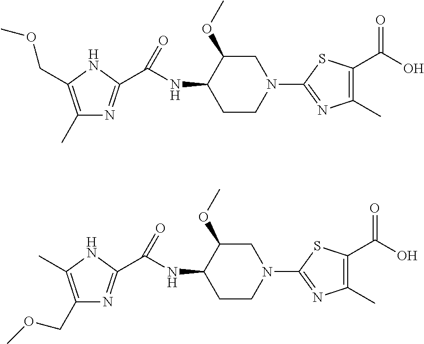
C1(C)=C(COC)NC(C(NC2C(OC)CN(C3=NC(C)=C(C(O)=O)S3)CC2)=O)=N1.C1(COC)=C(C)NC(C(NC2C(OC)CN(C3=NC(C)=C(C(O)=O)S3)CC2)=O)=N1
